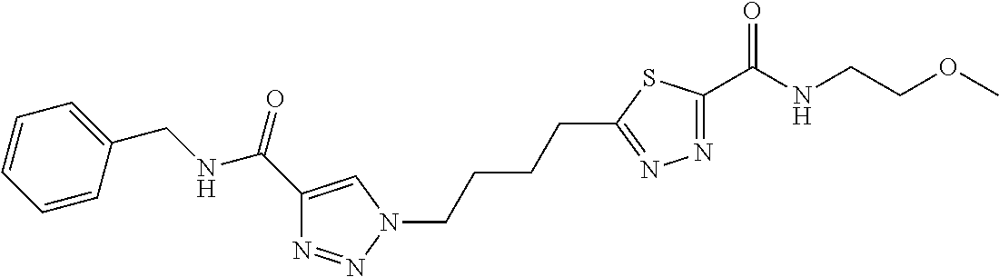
C1=CC(CNC(C2=CN(CCCCC3=NN=C(C(NCCOC)=O)S3)N=N2)=O)=CC=C1
